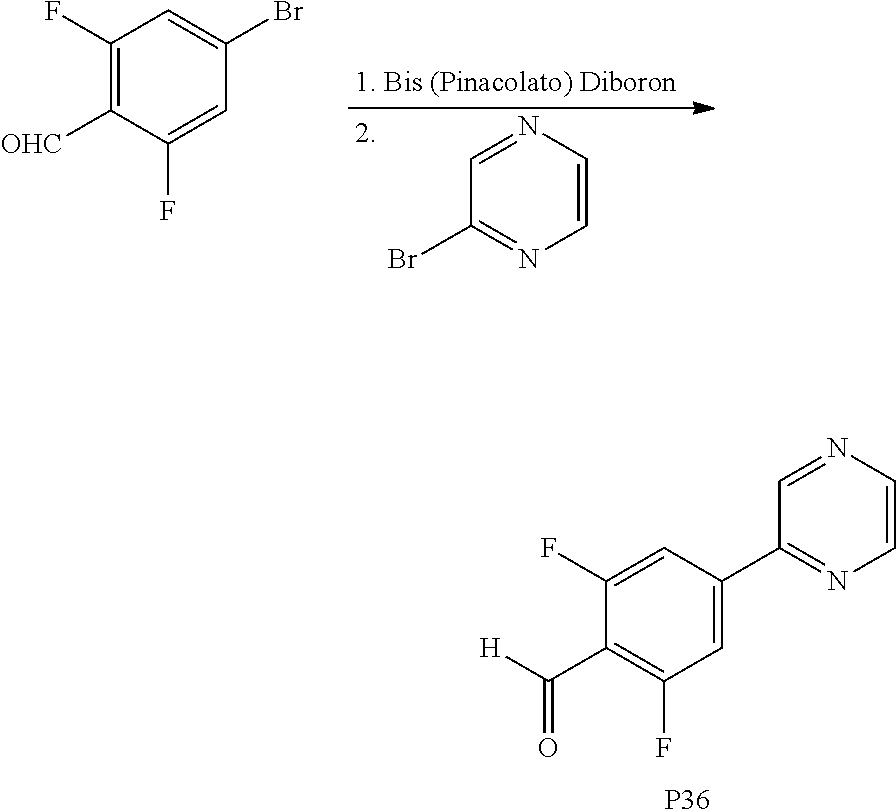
C1(F)=CC(C2=NC=CN=C2)=CC(F)=C1C([H])=O.[P36].C1=CN=CC(Br)=N1.C1(F)=C([OHC])C(F)=CC(Br)=C1
